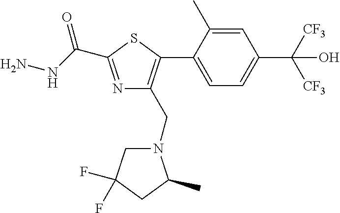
C1(C2=C(CN3CC(F)(F)CC3C)N=C(C(NN)=O)S2)=CC=C(C([CF3])([CF3])O)C=C1C
